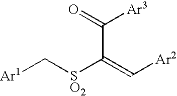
[Ar1]C[SO2]C(=C[Ar2])C(=O)[Ar3]
